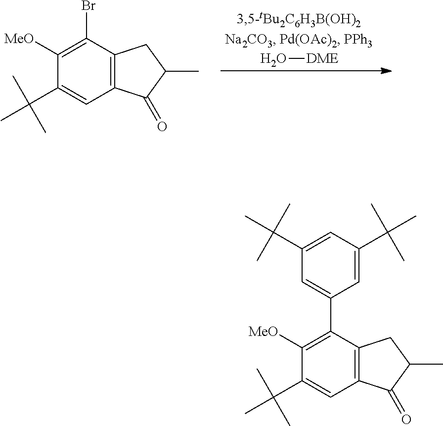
C1([MeO])=C(Br)C2=C(C=C1C(C)(C)C)C(=O)C(C)C2.O[DME].C1([MeO])=C(C2=CC(C(C)(C)C)=CC(C(C)(C)C)=C2)C2=C(C=C1C(C)(C)C)C(=O)C(C)C2
